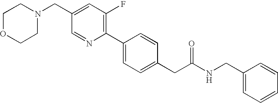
C1(CN2CCOCC2)=CC(F)=C(C2=CC=C(CC(NCC3=CC=CC=C3)=O)C=C2)N=C1
